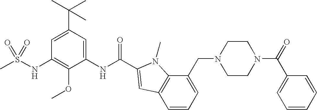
CS(NC1=C(OC)C(NC(=O)C2=CC3=C(C(CN4CCN(C(=O)C5=CC=CC=C5)CC4)=CC=C3)N2C)=CC(C(C)(C)C)=C1)(=O)=O
